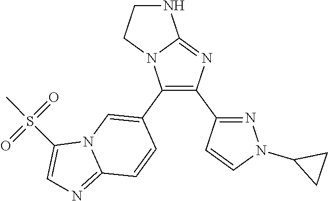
C12=NC(C3=NN(C4CC4)C=C3)=C(C3=CN4C(=NC=C4S(=O)(C)=O)C=C3)N1CCN2
